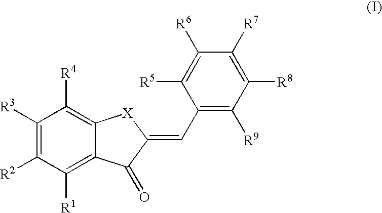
C1([R3])=C([R2])C([R1])=C2C(=C1[R4])[X]C(=CC1=C([R9])C([R8])=C([R7])C([R6])=C1[R5])C2=O
